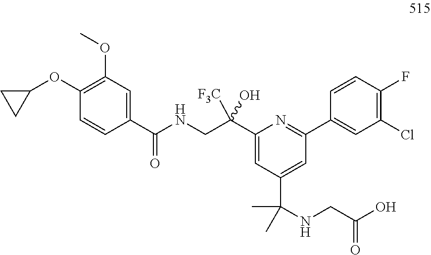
C1(C(CNC(C2=CC(OC)=C(OC3CC3)C=C2)=O)(O)[F3C])=CC(C(C)(C)NCC(O)=O)=CC(C2=CC(Cl)=C(F)C=C2)=N1
